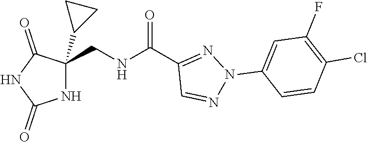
C1(C(NCC2(C3CC3)C(=O)NC(=O)N2)=O)=NN(C2=CC(F)=C(Cl)C=C2)N=C1
